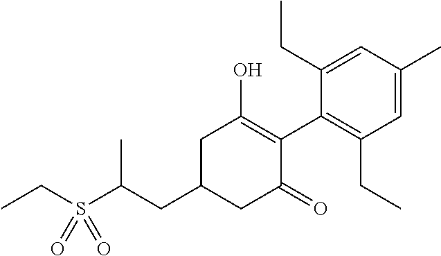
C1(CC(S(CC)(=O)=O)C)CC(=O)C(C2=C(CC)C=C(C)C=C2CC)=C(O)C1
